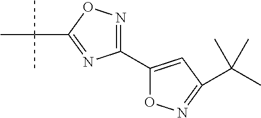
C1(C2=CC(C(C)(C)C)=NO2)=NOC(C(C)(C)C)=N1
